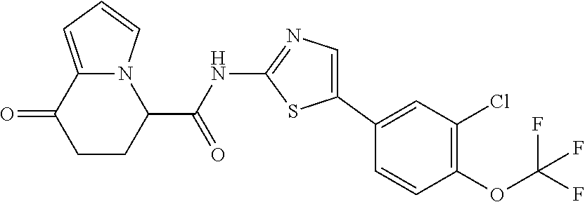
C1CC(C(NC2=NC=C(C3=CC(Cl)=C(OC(F)(F)F)C=C3)S2)=O)N2C(=CC=C2)C1=O
